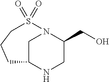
C1C2NCC(CO)N1S(=O)(=O)CCC2
